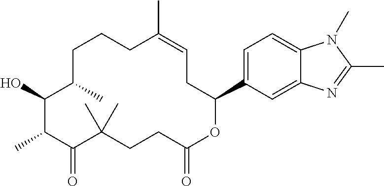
C1C(C)C(O)C(C)C(=O)C(C)(C)CCC(=O)OC(C2=CC=C3C(=C2)N=C(C)N3C)CC=C(C)CC1
